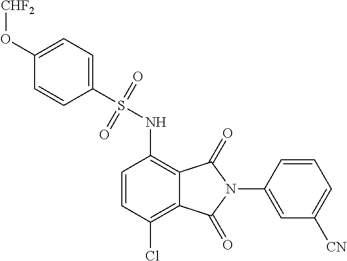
C1(O[CHF2])=CC=C(S(=O)(=O)NC2=C3C(=C(Cl)C=C2)C(=O)N(C2=CC([CN])=CC=C2)C3=O)C=C1
